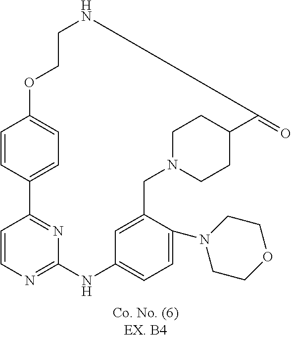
C1=CC2=NC(=N1)NC1=CC=C(N3CCOCC3)C(=C1)CN1CCC(CC1)C(=O)NCCOC1=CC=C2C=C1
